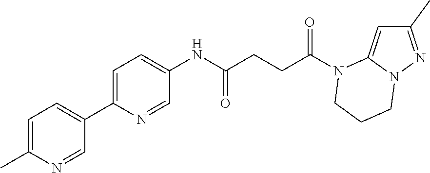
C1(C)=NN2C(=C1)N(C(CCC(NC1=CC=C(C3=CC=C(C)N=C3)N=C1)=O)=O)CCC2
